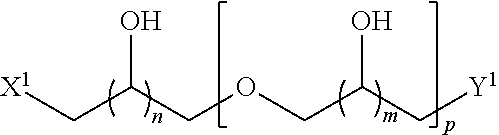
C(C(COCC(C[Y1])O)O)[X1]
